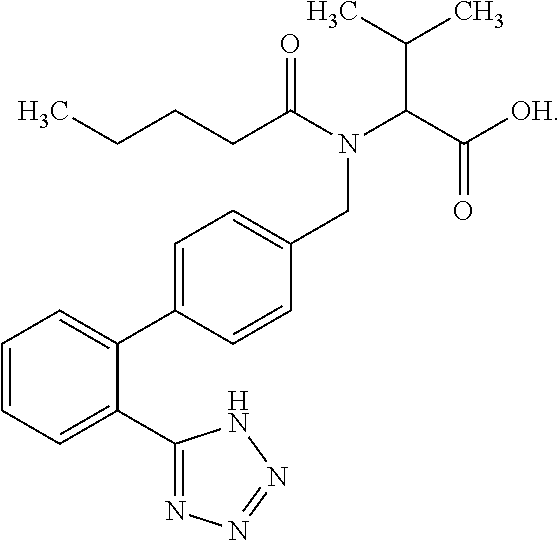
C1(C2=CC=CC=C2C2=CC=C(CN(C(CCCC)=O)C(C([OH])=O)C(C)C)C=C2)=NN=NN1
